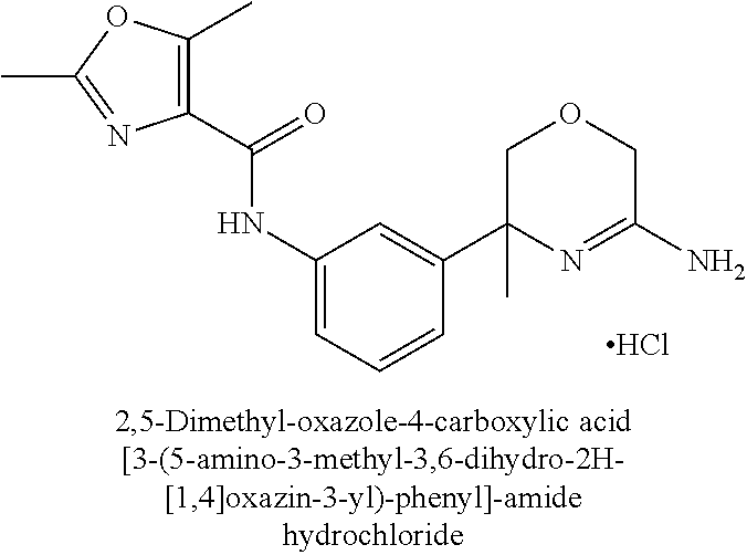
C1(C(=O)NC2=CC=CC(C3(C)N=C(N)COC3)=C2)=C(C)OC(C)=N1.Cl
